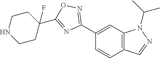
C1(C2=NOC(C3(F)CCNCC3)=N2)=CC2=C(C=C1)C=NN2C(C)C
